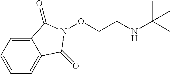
C12=CC=CC=C1C(=O)N(OCCNC(C)(C)C)C2=O
